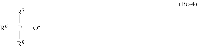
[R7][P+]([R6])([R8])[O-]
